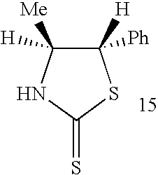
C1([H])([Ph])C([Me])([H])NC(=S)S1
